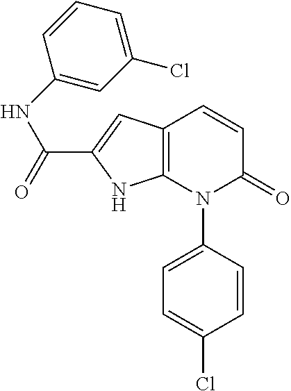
C12=C(N(C3=CC=C(Cl)C=C3)C(=O)C=C1)NC(C(=O)NC1=CC(Cl)=CC=C1)=C2
